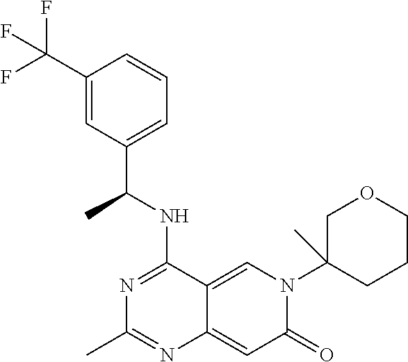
C12=CN(C3(C)CCCOC3)C(=O)C=C1N=C(C)N=C2NC(C1=CC=CC(C(F)(F)F)=C1)C
